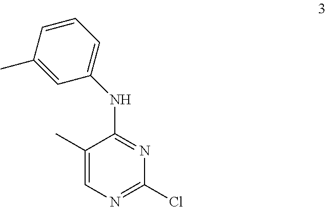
C1(C)=CN=C(Cl)N=C1NC1=CC=CC(C)=C1
